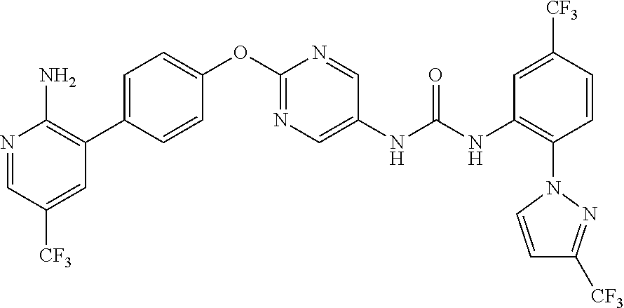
C1=CC(C2=C(N)N=CC([CF3])=C2)=CC=C1OC1=NC=C(NC(NC2=C(N3N=C([CF3])C=C3)C=CC([CF3])=C2)=O)C=N1
